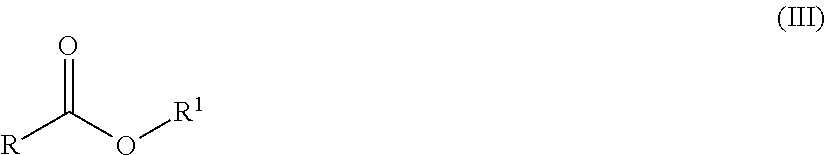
O=C(O[R1])[R]
